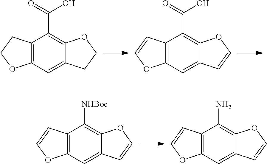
C12=C(C=C3C(=C1[NHBoc])OC=C3)OC=C2.C12=C(C=C3C(=C1N)OC=C3)OC=C2.C12=C(C=C3C(=C1C(=O)O)OCC3)OCC2.C12=C(C=C3C(=C1C(=O)O)OC=C3)OC=C2
